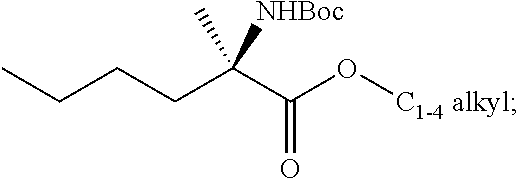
CCCCC(C(O[C1-4 alkyl])=O)(C)[NHBoc]
